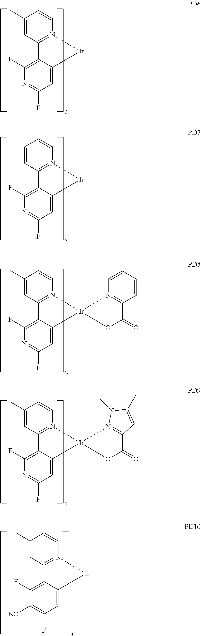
C1(C)=CC2=N(C=C1)[Ir]C1=CC(F)=NC(F)=C21.C1=CC2=N(C=C1)[Ir]C1=CC(F)=NC(F)=C21.C1(C)=CC2=N(C=C1)[Ir]1(C3=CC(F)=NC(F)=C23)OC(=O)C2=N1C=CC=C2.C1(C)=CC2=N(C=C1)[Ir]1(C3=CC(F)=NC(F)=C23)OC(=O)C2=N1N(C)C(C)=C2.C1(C)=CC2=N(C=C1)[Ir]C1=CC(F)=C([NC])C(F)=C21
